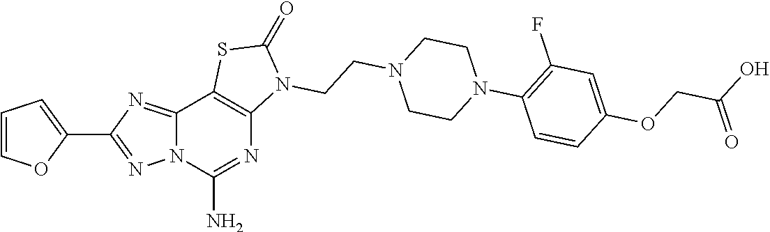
C12=NC(C3=CC=CO3)=NN1C(N)=NC1=C2SC(=O)N1CCN1CCN(C2=C(F)C=C(OCC(O)=O)C=C2)CC1
